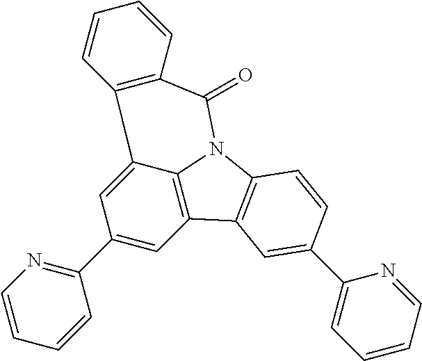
C1(C2=NC=CC=C2)=CC2=C3C(=C1)C1=C(C(=O)N3C3=C2C=C(C2=CC=CC=N2)C=C3)C=CC=C1
